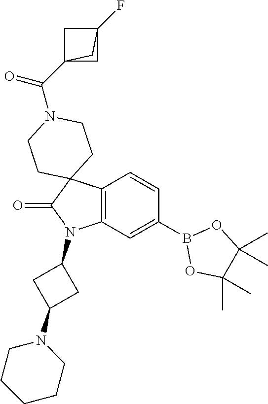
C12=C(C=C(B3OC(C)(C)C(C)(C)O3)C=C1)N(C1CC(N3CCCCC3)C1)C(=O)C21CCN(C(C23CC(F)(C2)C3)=O)CC1
